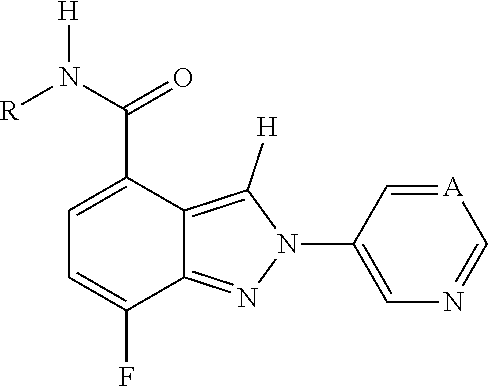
C1=C(C(N([R])[H])=O)C2=C([H])N(C3=CN=C[A]=C3)N=C2C(F)=C1
